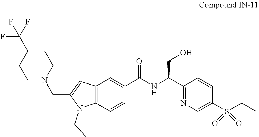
C1C(C(F)(F)F)CCN(CC2=CC3=C(N2CC)C=CC(C(NC(C2=NC=C(S(CC)(=O)=O)C=C2)CO)=O)=C3)C1
